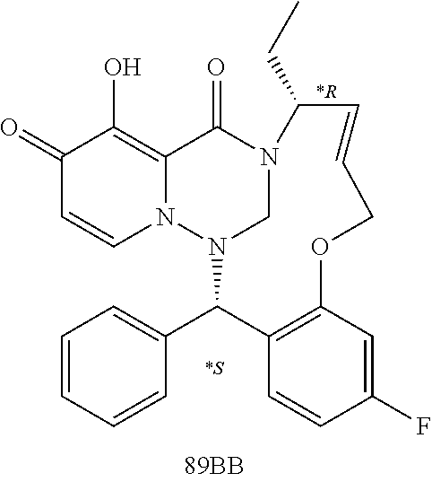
C1(=O)C=CN2C(=C1O)C(=O)N1CN2C(C2=CC=CC=C2)C2=C(C=C(F)C=C2)OCC=CC1CC.[*S].[*R]
